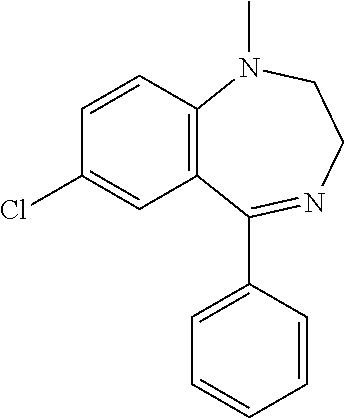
C12=C(C=CC(Cl)=C1)N(C)CCN=C2C1=CC=CC=C1
